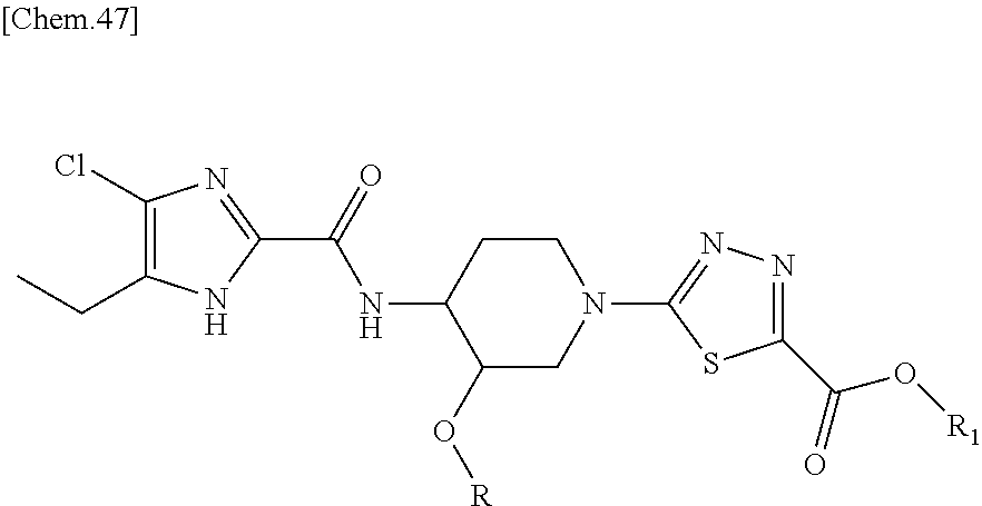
C1(Cl)=C(CC)NC(C(=O)NC2C(O[R])CN(C3=NN=C(C(O[R1])=O)S3)CC2)=N1
